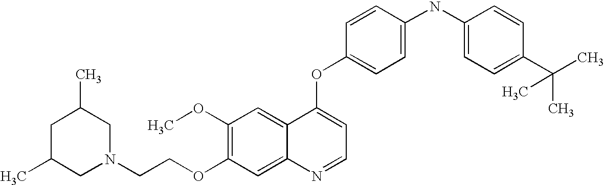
C(COC1=C(OC)C=C2C(=C1)N=CC=C2OC1=CC=C(NC2=CC=C(C(C)(C)C)C=C2)C=C1)N1CC(C)CC(C)C1
